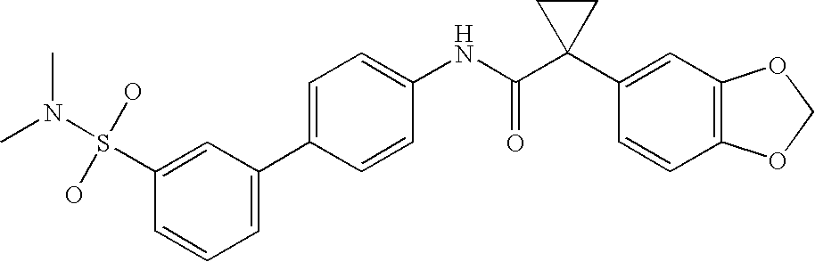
C1=C(C2=CC=CC(S(O)(O)N(C)C)=C2)C=CC(NC(C2(C3=CC4=C(C=C3)OCO4)CC2)=O)=C1
